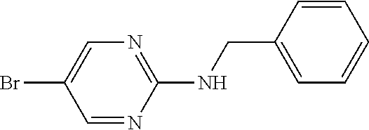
C1=NC(NCC2=CC=CC=C2)=NC=C1Br
